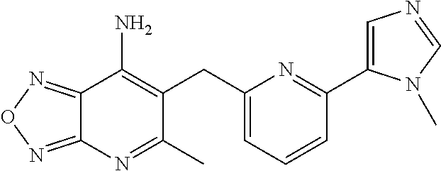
C12=NON=C1N=C(C)C(CC1=CC=CC(C3=CN=CN3C)=N1)=C2N
